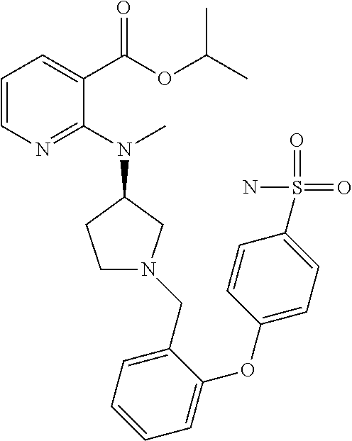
C1=C(CN2CCC(N(C)C3=NC=CC=C3C(=O)OC(C)C)C2)C(OC2=CC=C(S(N)(=O)=O)C=C2)=CC=C1
